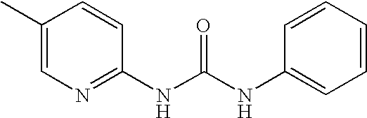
C1(C)=CN=C(NC(NC2=CC=CC=C2)=O)C=C1
